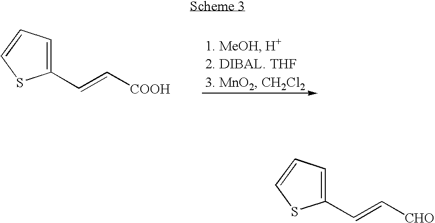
C1(C=C[COOH])=CC=CS1.C1(C=C[CHO])=CC=CS1
